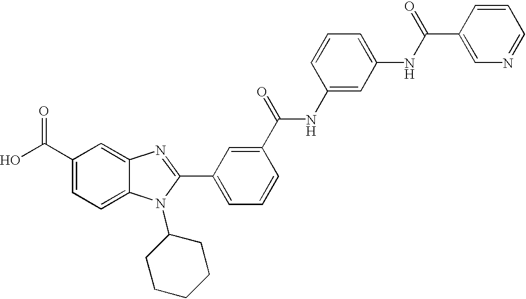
OC(C1=CC=C2C(=C1)N=C(C1=CC=CC(C(=O)NC3=CC(NC(C4=CN=CC=C4)=O)=CC=C3)=C1)N2C1CCCCC1)=O
